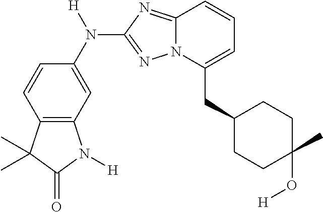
C12=C(C=C(N([H])C3=NN4C(=N3)C=CC=C4CC3CCC(C)(O[H])CC3)C=C1)N([H])C(=O)C2(C)C
